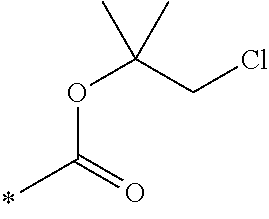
O(C(=O)C)C(CCl)(C)C
